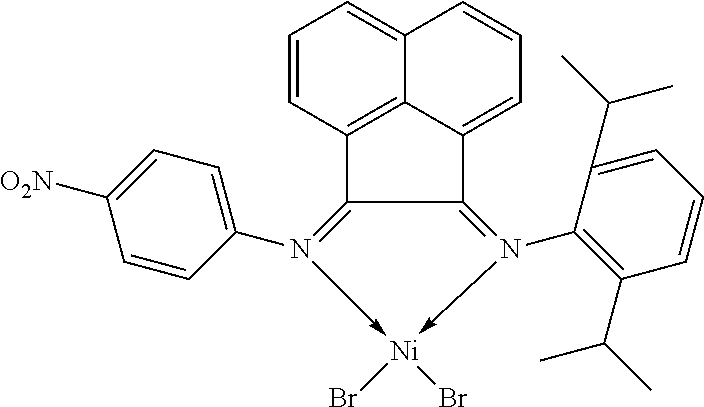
C1=CC2=C3C(=C1)C=CC=C3C1=N(C3=C(C(C)C)C=CC=C3C(C)C)->[Ni](Br)(Br)-N(C3=CC=C([O2N])C=C3)=C21
